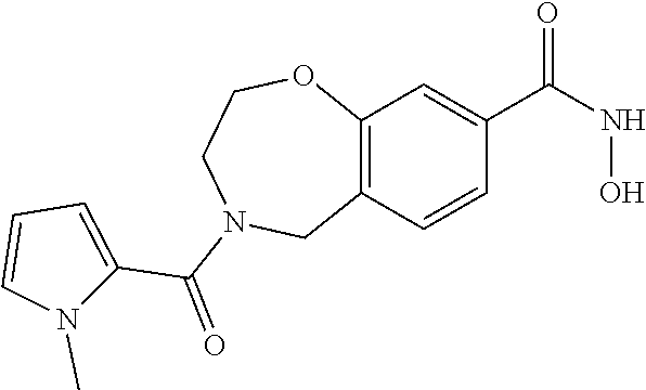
C12=C(C=CC(C(NO)=O)=C1)CN(C(=O)C1=CC=CN1C)CCO2
